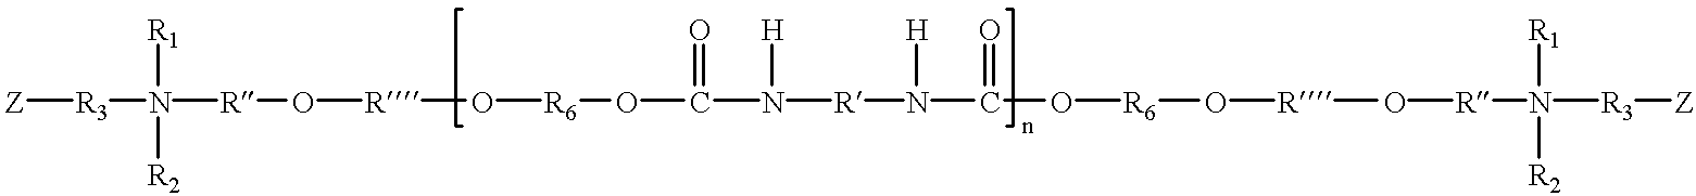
[Z][R3]N([R]O[R]O[R6]OC(N([R]N(C(O[R6]O[R]O[R]N([R3][Z])([R1])[R2])=O)[H])[H])=O)([R1])[R2]
